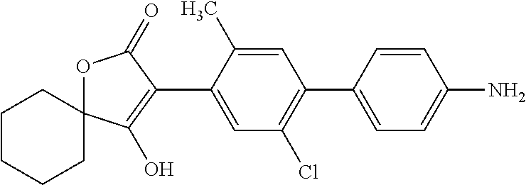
C1CCCC2(C1)OC(=O)C(C1=CC(Cl)=C(C3=CC=C(N)C=C3)C=C1C)=C2O
